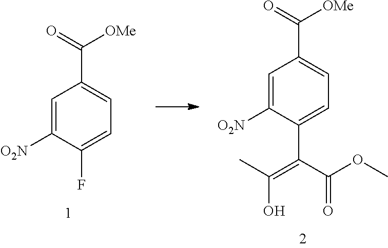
C1=C([O2N])C(C(C(OC)=O)=C(C)O)=CC=C1C(=O)[OMe].C1=C([O2N])C(F)=CC=C1C(=O)[OMe]
